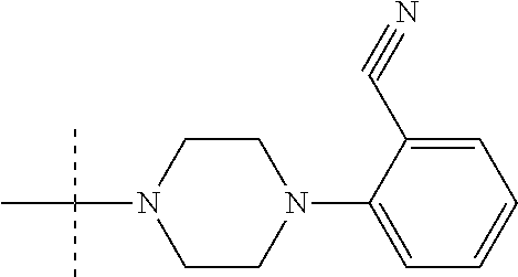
C1CN(C(C)(C)C)CCN1C1=CC=CC=C1C#N
